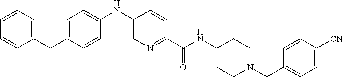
N(C(C1=NC=C(NC2=CC=C(CC3=CC=CC=C3)C=C2)C=C1)=O)C1CCN(CC2=CC=C([CN])C=C2)CC1
